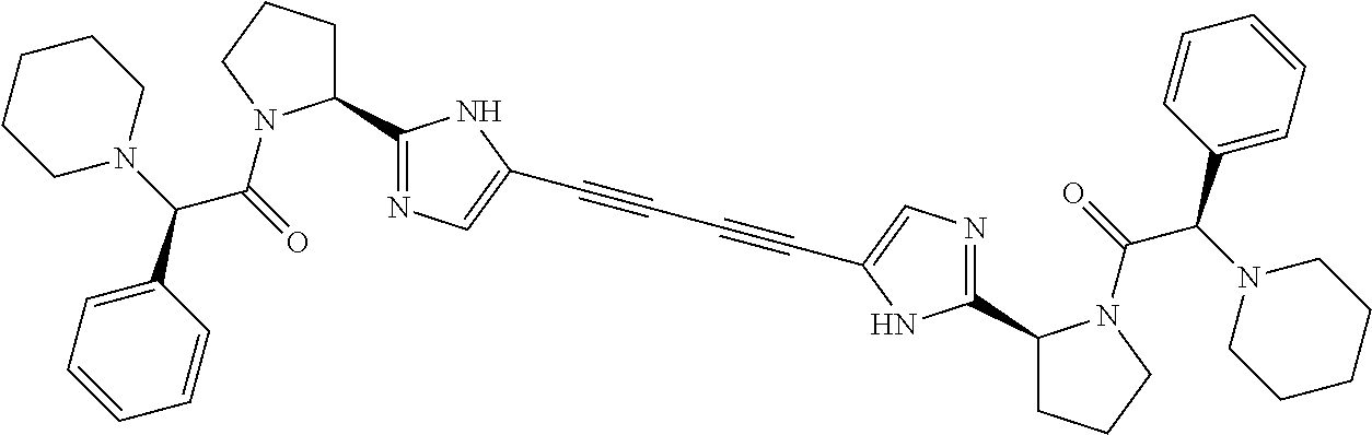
C1=CC=C(C(N2CCCCC2)C(=O)N2C(C3=NC=C(C#CC#CC4=CN=C(C5CCCN5C(C(C5=CC=CC=C5)N5CCCCC5)=O)N4)N3)CCC2)C=C1
